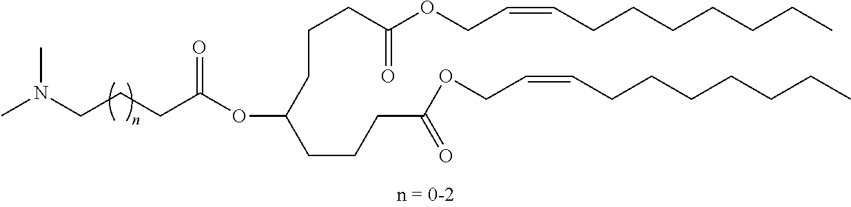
CN(CCCC(OC(CCCC(OCC=CCCCCCCC)=O)CCCC(OCC=CCCCCCCC)=O)=O)C
